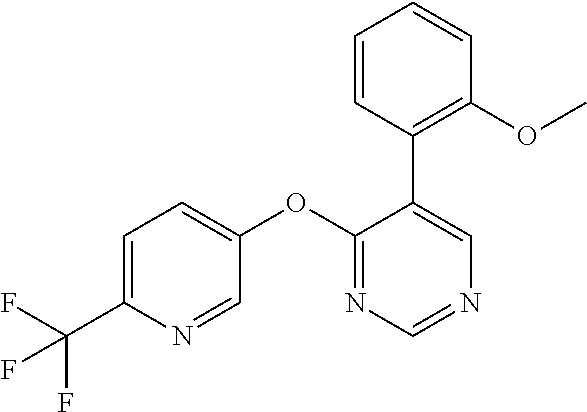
C1=C(C(F)(F)F)N=CC(OC2=NC=NC=C2C2=C(OC)C=CC=C2)=C1
